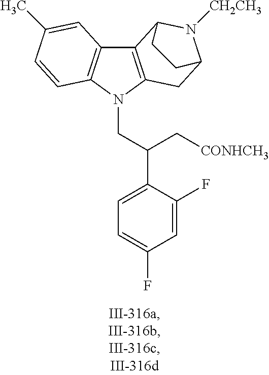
C12=C(N(CC(C3=CC=C(F)C=C3F)C[CONHCH3])C3=C1C=C(C)C=C3)CC1N([CH2CH3])C2CC1
